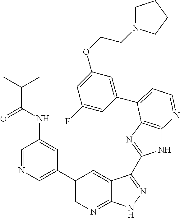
C1(C2=CN=CC(NC(C(C)C)=O)=C2)=CN=C2C(=C1)C(C1=NC3=C(N1)N=CC=C3C1=CC(OCCN3CCCC3)=CC(F)=C1)=NN2
